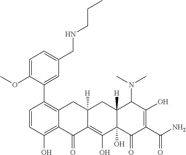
C1=CC(O)=C2C(=C1C1=CC(CNCCC)=CC=C1OC)CC1([H])C(=C(O)C3(O)C([H])(C1)C(N(C)C)C(O)=C(C(N)=O)C3=O)C2=O
